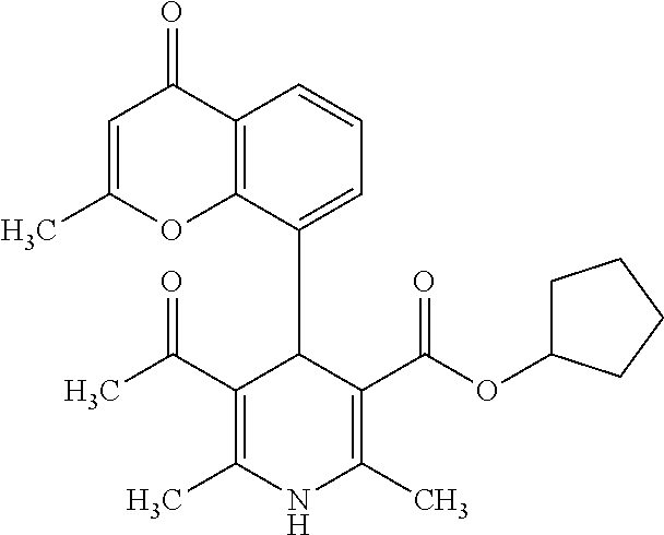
C1=C(C)OC2=C(C1=O)C=CC=C2C1C(C(C)=O)=C(C)NC(C)=C1C(OC1CCCC1)=O
